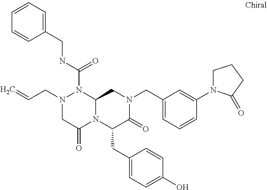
N(C(=O)N1N(CC=C)CC(=O)N2C1CN(CC1=CC=CC(N3CCCC3=O)=C1)C(=O)C2CC1=CC=C(O)C=C1)CC1=CC=CC=C1
